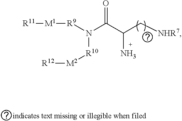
[R10](N([R9][M1][R11])C(C(C[NHR7])N)=O)[M2][R12]
